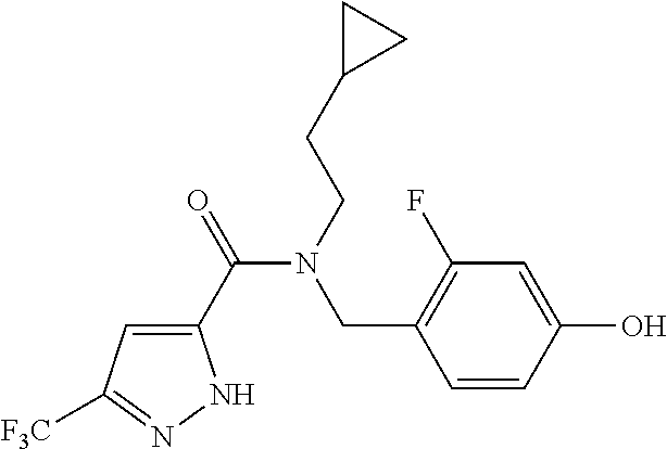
C1(C(=O)N(CCC2CC2)CC2=C(F)C=C(O)C=C2)=CC([F3C])=NN1
